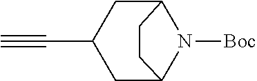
C1C2N([Boc])C(CC1C#C)CC2
